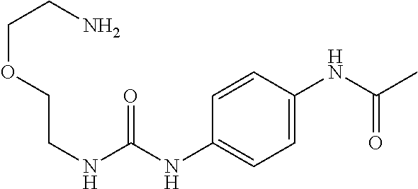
C1=CC(NC(NCCOCCN)=O)=CC=C1NC(C)=O
